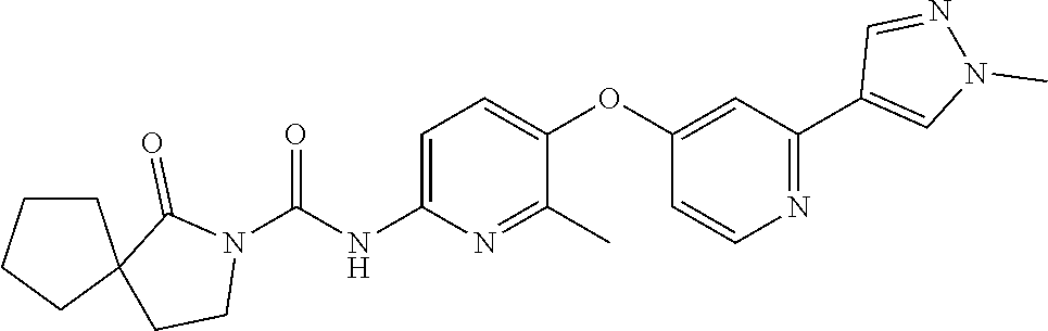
C1=C(NC(N2C(=O)C3(CC2)CCCC3)=O)N=C(C)C(OC2=CC(C3=CN(C)N=C3)=NC=C2)=C1
